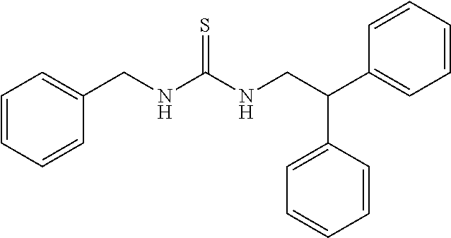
C1(CNC(NCC(C2=CC=CC=C2)C2=CC=CC=C2)=S)=CC=CC=C1
